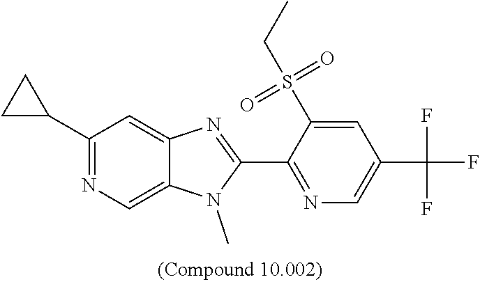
C1(C2CC2)=NC=C2C(=C1)N=C(C1=NC=C(C(F)(F)F)C=C1S(CC)(=O)=O)N2C
